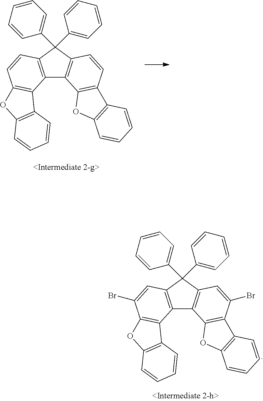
C12=C(C(C3=CC=CC=C3)(C3=CC=CC=C3)C3=C1C1=C(C=C3)C3=C(O1)C=CC=C3)C=CC1=C2C2=C(O1)C=CC=C2.C12=C(C(C3=CC=CC=C3)(C3=CC=CC=C3)C3=C1C1=C(C(Br)=C3)C3=C(O1)C=CC=C3)C=C(Br)C1=C2C2=C(O1)C=CC=C2
